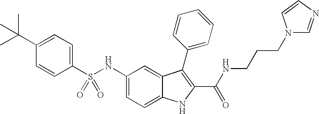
C1(C(C)(C)C)=CC=C(S(NC2=CC=C3C(=C2)C(C2=CC=CC=C2)=C(C(NCCCN2C=NC=C2)=O)N3)(=O)=O)C=C1
